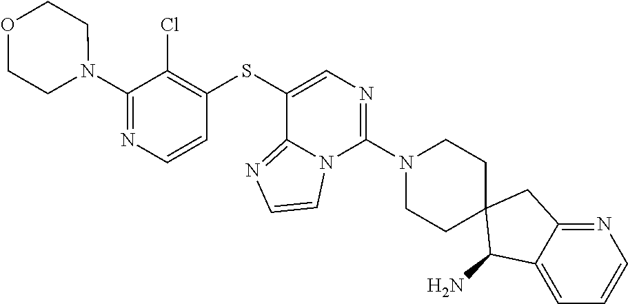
C1=CN=C(N2CCOCC2)C(Cl)=C1SC1=CN=C(N2CCC3(CC2)C(N)C2=CC=CN=C2C3)N2C1=NC=C2
